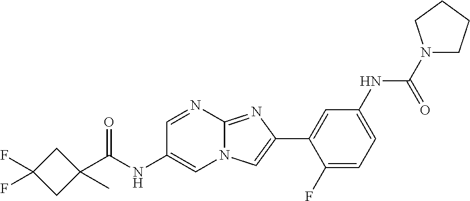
C1=NC2=NC(C3=CC(NC(N4CCCC4)=O)=CC=C3F)=CN2C=C1NC(=O)C1(C)CC(F)(F)C1
